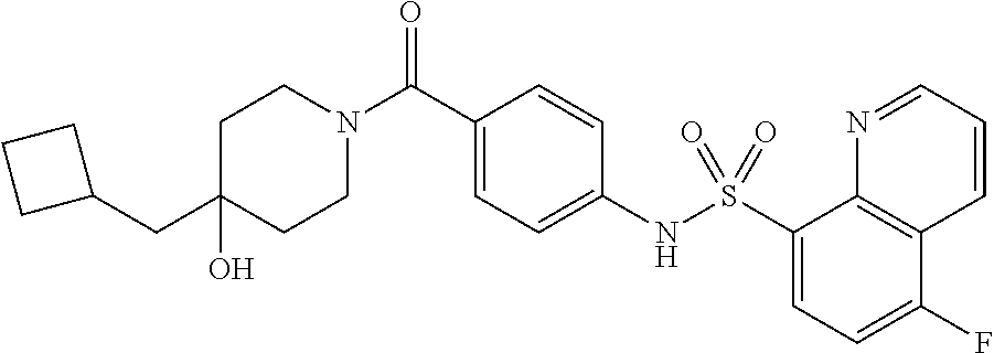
C1(O)(CC2CCC2)CCN(C(C2=CC=C(NS(C3=CC=C(F)C4=C3N=CC=C4)(=O)=O)C=C2)=O)CC1
